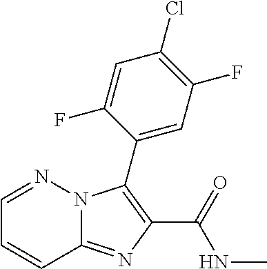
C12=NC(C(NC)=O)=C(C3=CC(F)=C(Cl)C=C3F)N1N=CC=C2
